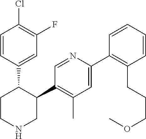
C1(C2=C(C)C=C(C3=C(CCCOC)C=CC=C3)N=C2)C(C2=CC(F)=C(Cl)C=C2)CCNC1
